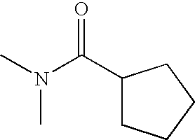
C(N(C)C)(=O)C1CCCC1
